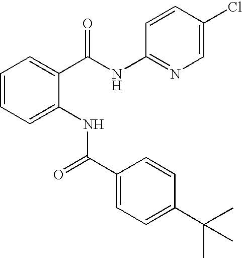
C1=CC=C(NC(C2=CC=C(C(C)(C)C)C=C2)=O)C(C(NC2=NC=C(Cl)C=C2)=O)=C1
